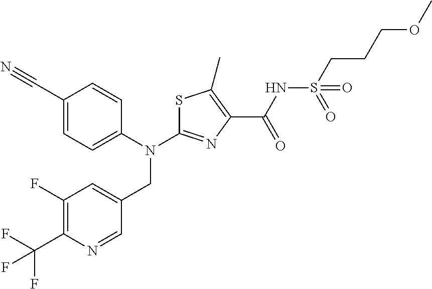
C1(C#N)=CC=C(N(C2=NC(C(NS(CCCOC)(=O)=O)=O)=C(C)S2)CC2=CC(F)=C(C(F)(F)F)N=C2)C=C1
